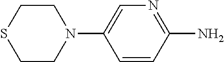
C1=CC(N)=NC=C1N1CCSCC1
